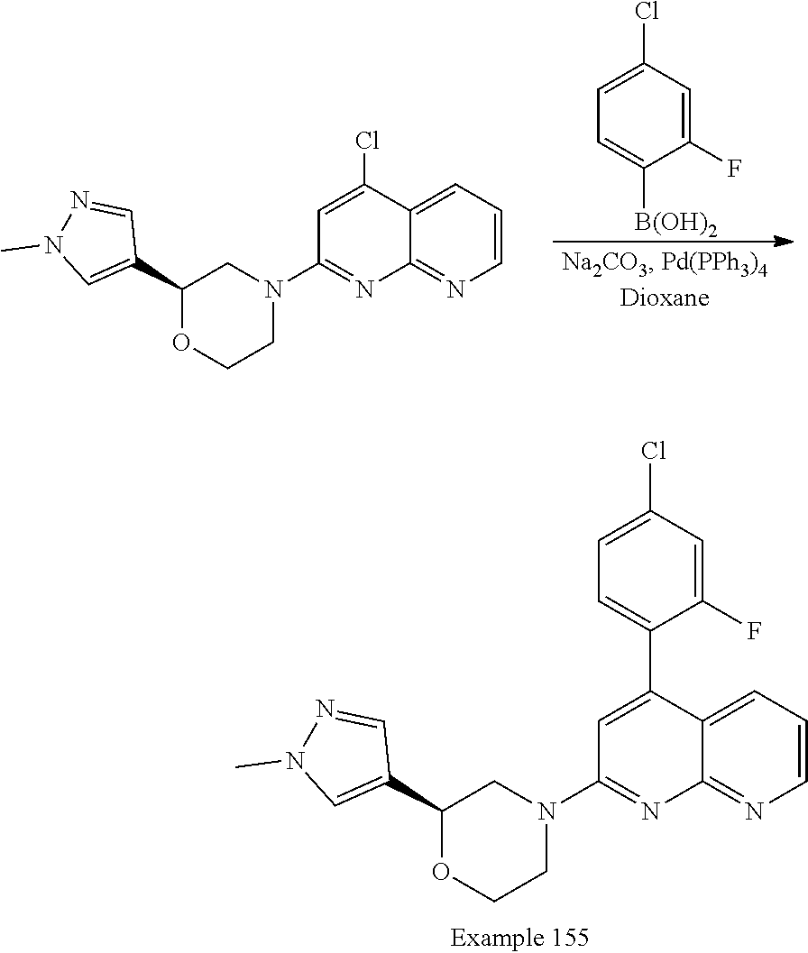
C1([B(OH)2])=CC=C(Cl)C=C1F.C1(C2CN(C3=NC4=NC=CC=C4C(Cl)=C3)CCO2)=CN(C)N=C1.C1(C2CN(C3=NC4=NC=CC=C4C(C4=CC=C(Cl)C=C4F)=C3)CCO2)=CN(C)N=C1
